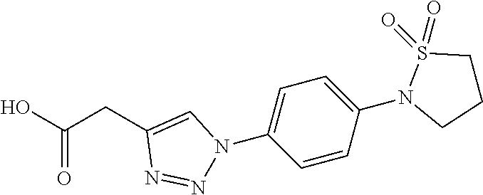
C1=CC(N2CCCS2(=O)=O)=CC=C1N1N=NC(CC(O)=O)=C1
